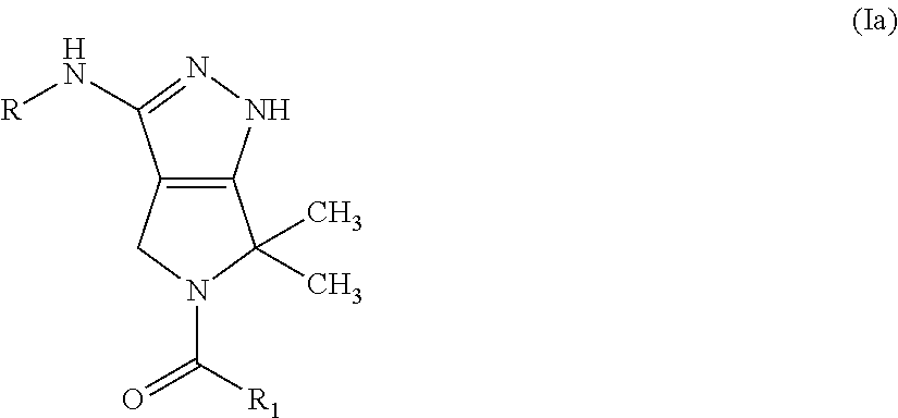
C12=C(NN=C1N[R])C(C)(C)N(C([R1])=O)C2
